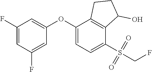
C1(F)=CC(F)=CC(OC2=CC=C(S(=O)(=O)CF)C3=C2CCC3O)=C1
